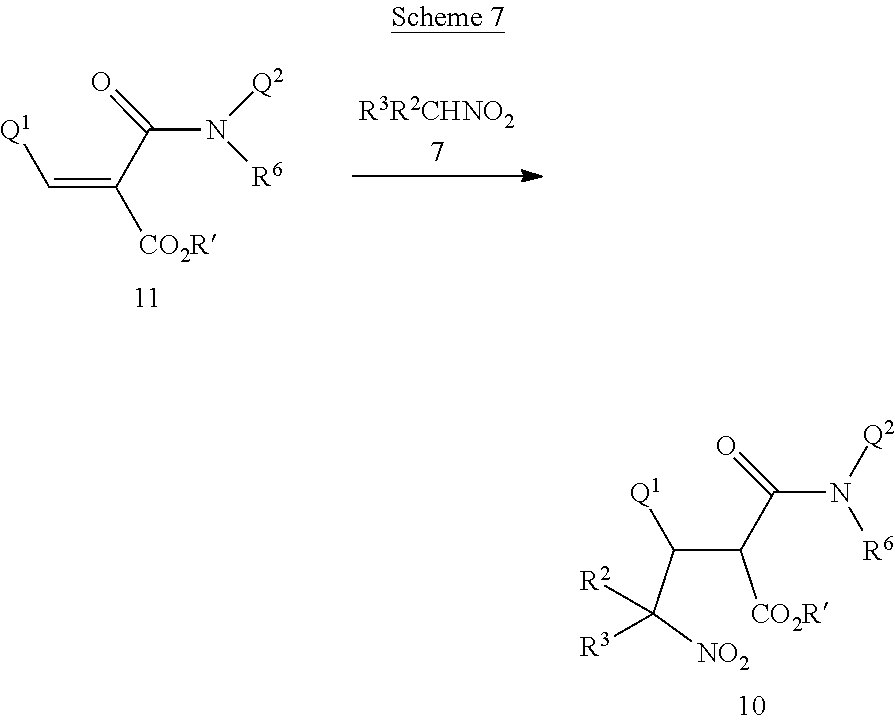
C(C(C(N([R6])[Q2])=O)[CO2R])([Q1])C([NO2])([R3])[R2].C(=C(C(N([Q2])[R6])=O)[CO2R])[Q1]
